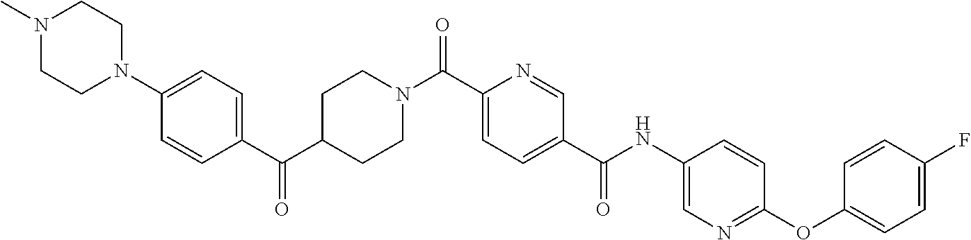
C1(C(C2CCN(C(C3=CC=C(C(NC4=CN=C(OC5=CC=C(F)C=C5)C=C4)=O)C=N3)=O)CC2)=O)=CC=C(N2CCN(C)CC2)C=C1
